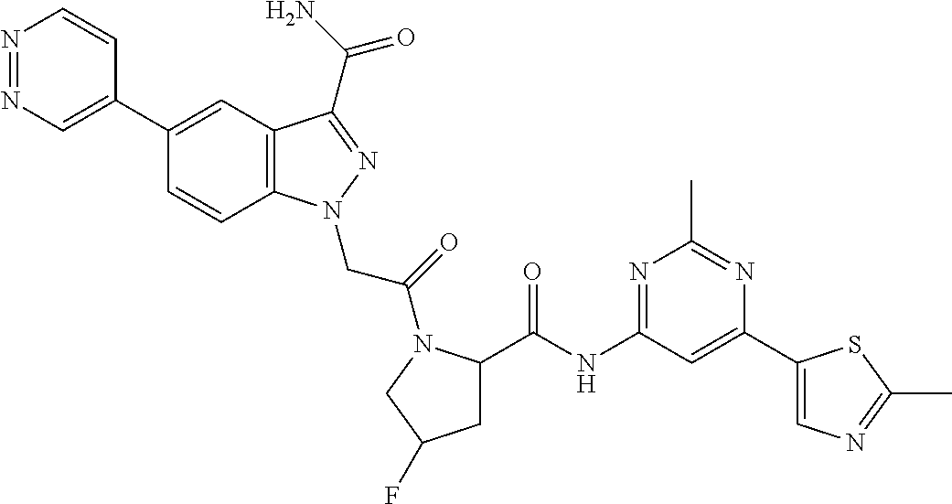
N1=NC=C(C2=CC3=C(C=C2)N(CC(=O)N2C(C(=O)NC4=NC(C)=NC(C5=CN=C(C)S5)=C4)CC(F)C2)N=C3C(N)=O)C=C1
